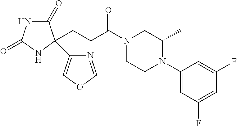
C1(=O)NC(=O)NC1(CCC(N1CCN(C2=CC(F)=CC(F)=C2)C(C)C1)=O)C1=COC=N1
